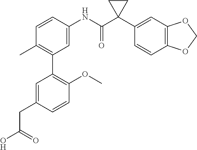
C1=C(NC(C2(C3=CC4=C(C=C3)OCO4)CC2)=O)C=CC(C)=C1C1=C(OC)C=CC(CC(O)=O)=C1
